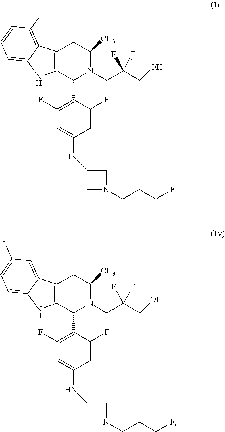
N1(CCCF)CC(NC2=CC(F)=C(C3C4=C(CC(C)N3CC(CO)(F)F)C3=C(F)C=CC=C3N4)C(F)=C2)C1.N1(CCCF)CC(NC2=CC(F)=C(C3C4=C(CC(C)N3CC(CO)(F)F)C3=CC(F)=CC=C3N4)C(F)=C2)C1
